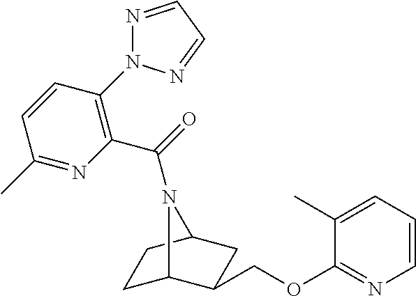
C1C2C(COC3=NC=CC=C3C)CC(C1)N2C(=O)C1=C(N2N=CC=N2)C=CC(C)=N1
